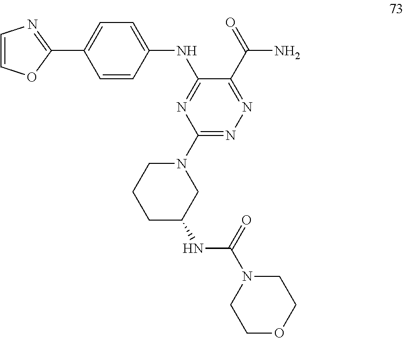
N1(C2=NN=C(C(=O)N)C(NC3=CC=C(C4=NC=CO4)C=C3)=N2)CCCC(NC(N2CCOCC2)=O)C1
